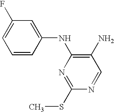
C1(NC2=CC(F)=CC=C2)=C(N)C=NC(SC)=N1
